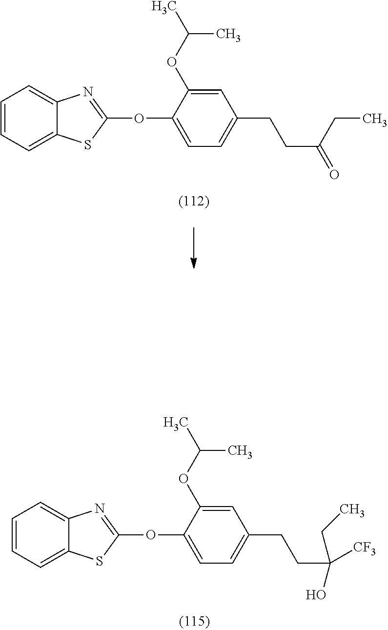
C1=CC=C2C(=C1)N=C(OC1=CC=C(CCC([CF3])(O)CC)C=C1OC(C)C)S2.C1=CC=C2C(=C1)N=C(OC1=CC=C(CCC(CC)=O)C=C1OC(C)C)S2
